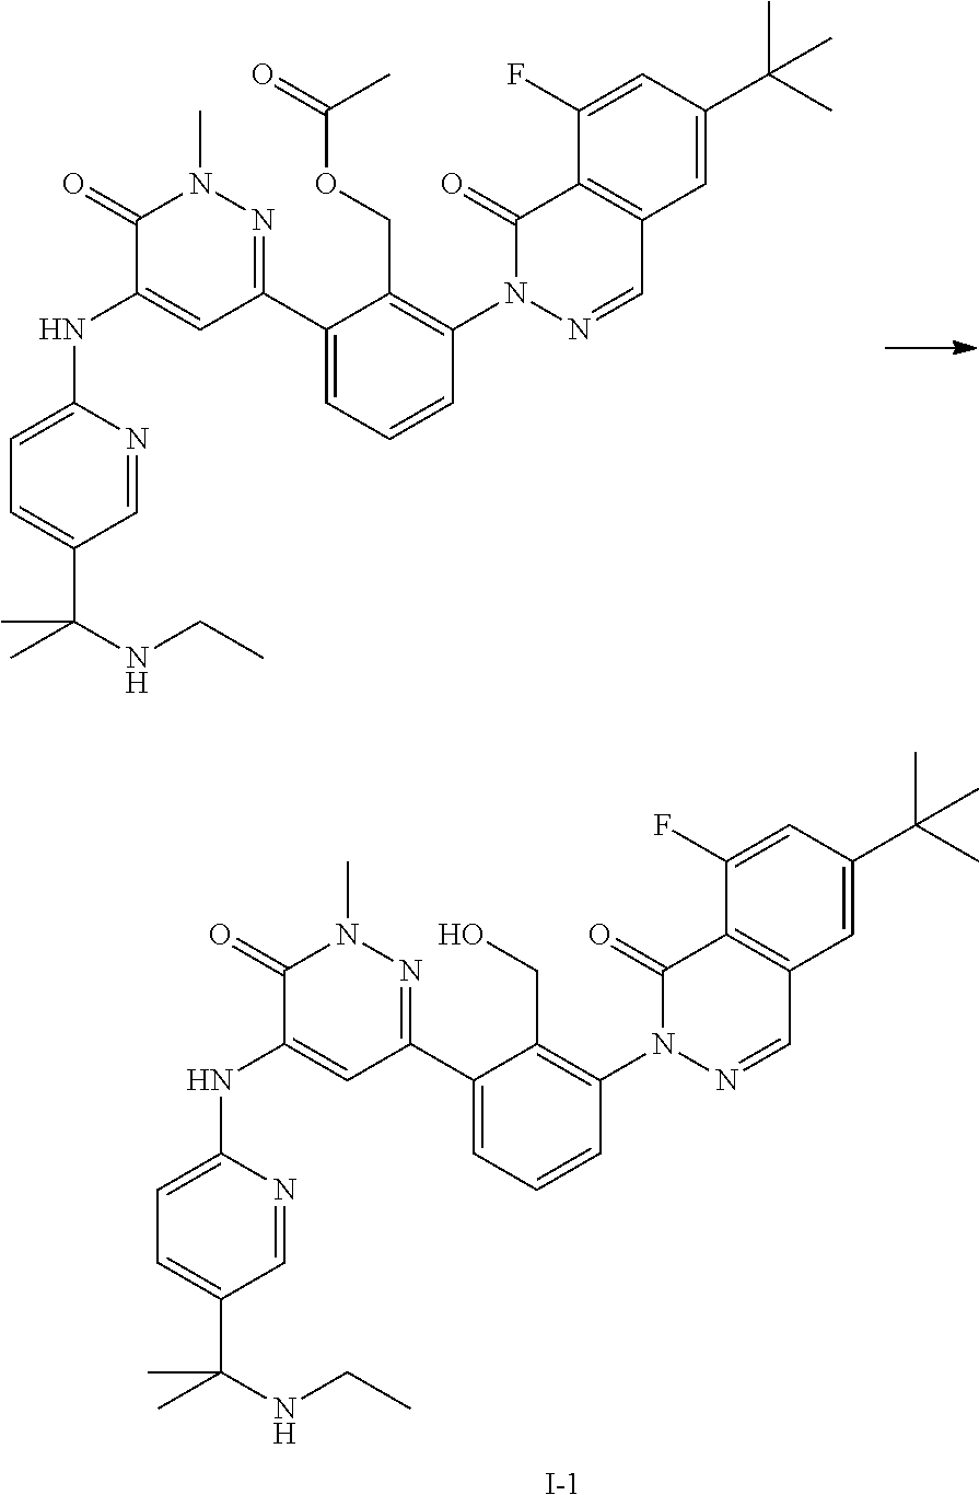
C1=C(C(NCC)(C)C)C=NC(NC2=CC(C3=CC=CC(N4N=CC5=C(C4=O)C(F)=CC(C(C)(C)C)=C5)=C3COC(=O)C)=NN(C)C2=O)=C1.C1=C(C(NCC)(C)C)C=NC(NC2=CC(C3=CC=CC(N4N=CC5=C(C4=O)C(F)=CC(C(C)(C)C)=C5)=C3CO)=NN(C)C2=O)=C1.[I-]
